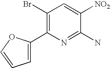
C1(Br)=C(C2=CC=CO2)N=C(N)C([NO2])=C1
